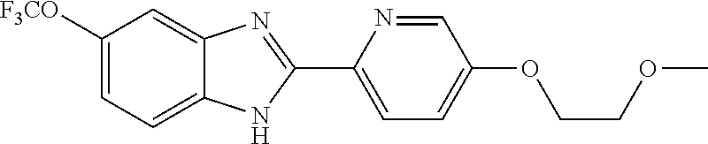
C1([F3CO])=CC=C2C(=C1)N=C(C1=CC=C(OCCOC)C=N1)N2
